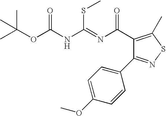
CC(OC(NC(=NC(C1=C(C)SN=C1C1=CC=C(OC)C=C1)=O)SC)=O)(C)C
